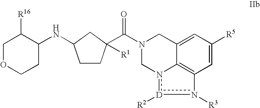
N(C1CCC(C(N2Cn3[D]([R2])n([R3])C4=C3C(=CC([R5])=C4)C2)=O)([R1])C1)C1C([R16])COCC1
